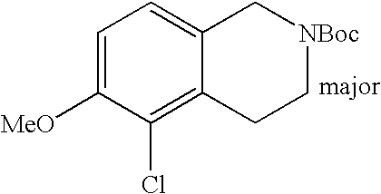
C1=C([MeO])C(Cl)=C2C(=C1)C[NBoc]CC2
